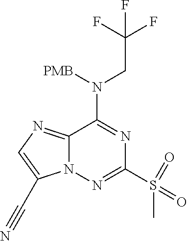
C12=NC=C(C#N)N1N=C(S(C)(=O)=O)N=C2N([PMB])CC(F)(F)F
